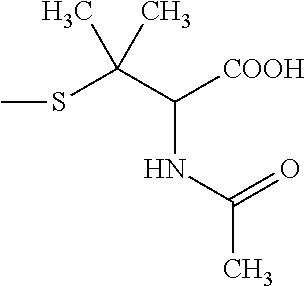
S(C)C(C([COOH])NC(C)=O)(C)C
